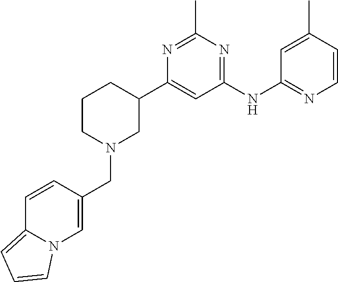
C1(NC2=NC=CC(C)=C2)=NC(C)=NC(C2CCCN(CC3=CN4C(=CC=C4)C=C3)C2)=C1
